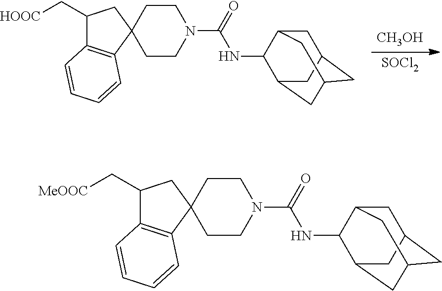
[CH3OH].[SOCl2].C1CN(C(NC2C3CC4CC(CC2C4)C3)=O)CCC12CC(C[HOOC])C1=C2C=CC=C1.C1CN(C(NC2C3CC4CC(CC2C4)C3)=O)CCC12CC(C[MeOOC])C1=C2C=CC=C1
